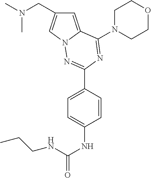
C1=C2N(C=C1CN(C)C)N=C(C1=CC=C(NC(NCCC)=O)C=C1)N=C2N1CCOCC1
